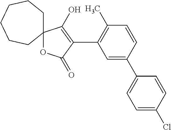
C1=CC(C2=CC=C(Cl)C=C2)=CC(C2=C(O)C3(OC2=O)CCCCCC3)=C1C
